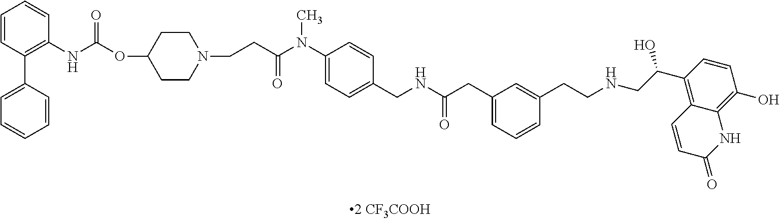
C1=CC(C2=CC=CC=C2)=C(NC(=O)OC2CCN(CCC(N(C3=CC=C(CNC(CC4=CC=CC(CCNCC(C5=C6C(=C(O)C=C5)NC(=O)C=C6)O)=C4)=O)C=C3)C)=O)CC2)C=C1
